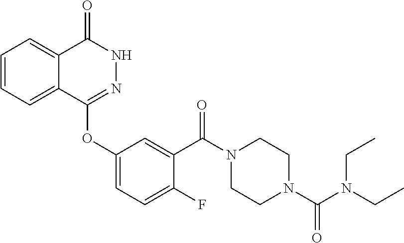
C1=CC=C2C(=C1)C(=O)NN=C2OC1=CC=C(F)C(C(N2CCN(C(=O)N(CC)CC)CC2)=O)=C1
